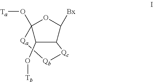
C12(O[Ta])OC([Bx])C(C1O[Tb])[Qc][Qb][Qa]2
